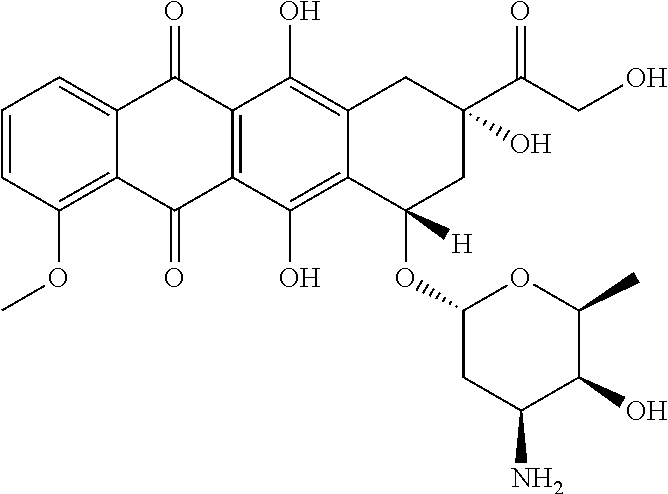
C1C(N)C(O)C(C)OC1OC1([H])C2=C(O)C3=C(C(=O)C4=CC=CC(OC)=C4C3=O)C(O)=C2CC(C(CO)=O)(O)C1
